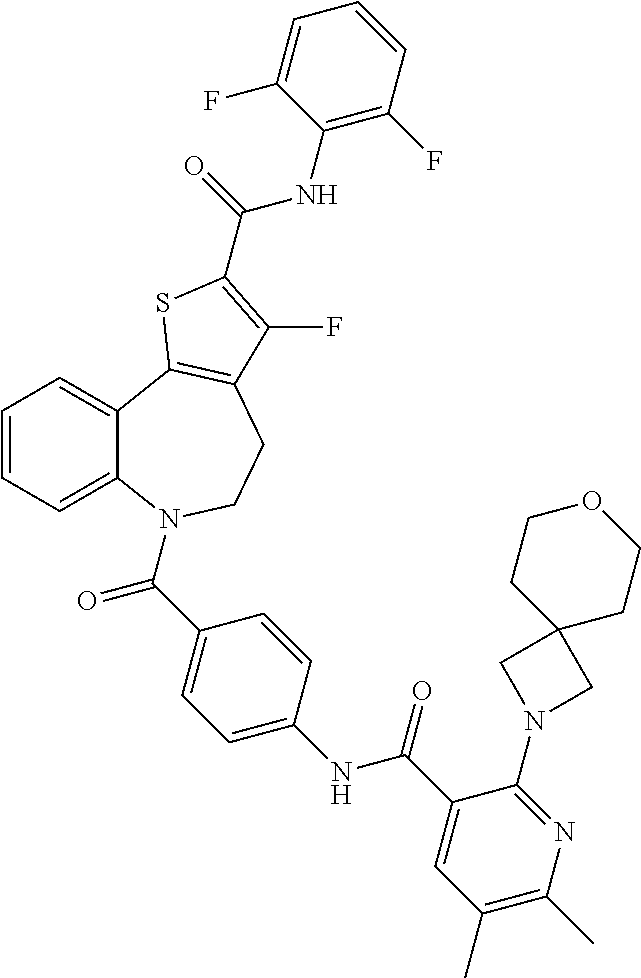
C1=CC=C2C(=C1)C1=C(CCN2C(=O)C2=CC=C(NC(=O)C3=CC(C)=C(C)N=C3N3CC4(C3)CCOCC4)C=C2)C(F)=C(C(NC2=C(F)C=CC=C2F)=O)S1
